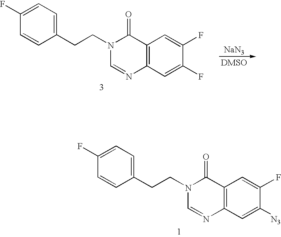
C1(CCN2C=NC3=C(C2=O)C=C(F)C(F)=C3)=CC=C(F)C=C1.[NaN3].C1(CCN2C=NC3=C(C2=O)C=C(F)C([N3])=C3)=CC=C(F)C=C1
